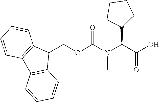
C1(COC(=O)N(C(C(O)=O)C2CCCC2)C)C2=C(C3=C1C=CC=C3)C=CC=C2
